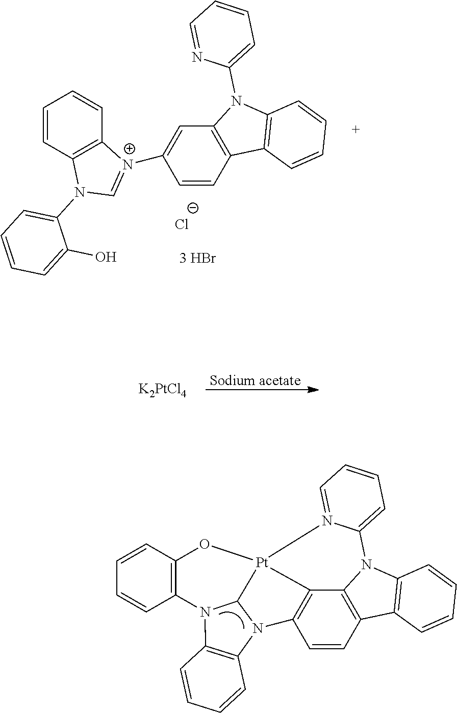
C12=C(C=CC=C1)C1=C(N2C2=CC=CC=N2)C=C([N+]2=CN(C3=CC=CC=C3O)C3=C2C=CC=C3)C=C1.[Cl-].[Sodium acetate].[K2PtCl4].C12=C(C=CC=C1)C1=C3N2C2=CC=CC=N2[Pt]24C3=C(C=C1)N1C2N(C2=C1C=CC=C2)C1=C(C=CC=C1)O4
